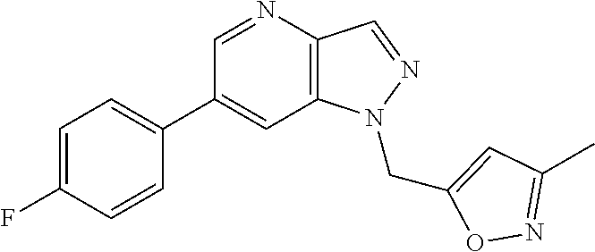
C1(C2=CC=C(F)C=C2)=CC2=C(C=NN2CC2=CC(C)=NO2)N=C1
